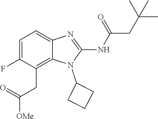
C1=C(F)C(CC([OMe])=O)=C2C(=C1)N=C(NC(=O)CC(C)(C)C)N2C1CCC1
